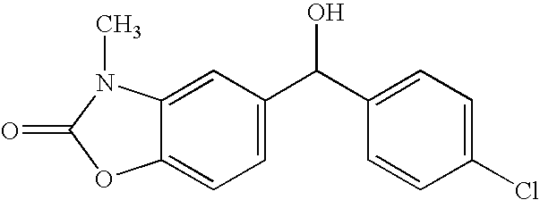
C12=CC=C(C(C3=CC=C(Cl)C=C3)O)C=C1N(C)C(=O)O2
